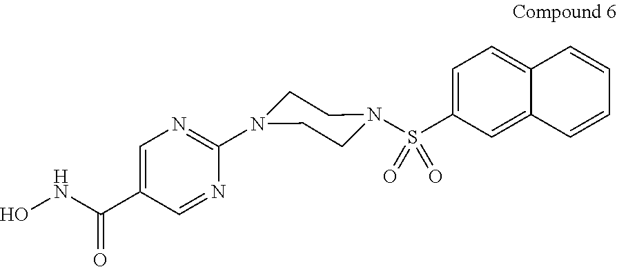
ONC(C1=CN=C(N2CCN(S(C3=CC=C4C(=C3)C=CC=C4)(=O)=O)CC2)N=C1)=O
